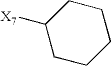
C1CCCC([X7])C1
